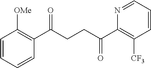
C1(C(CCC(C2=C([CF3])C=CC=N2)=O)=O)=C([OMe])C=CC=C1
